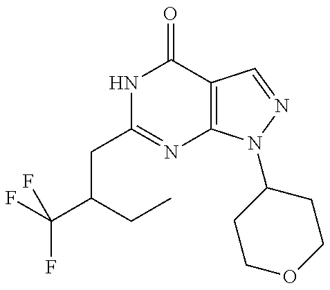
C(CC1=NC2=C(C(=O)N1)C=NN2C1CCOCC1)(CC)C(F)(F)F
